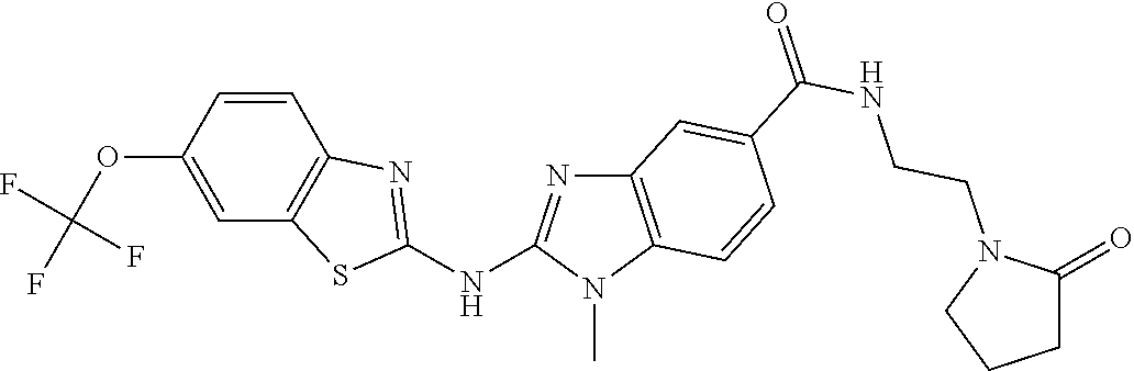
O(C1=CC2=C(C=C1)N=C(NC1=NC3=C(N1C)C=CC(C(NCCN1C(=O)CCC1)=O)=C3)S2)C(F)(F)F
